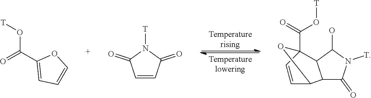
C(O[T])(C1=CC=CO1)=O.C1=CC(=O)N([T])C1=O.C12C(=O)N([T])C(O)C1C1(C(O[T])=O)C=CC2O1
